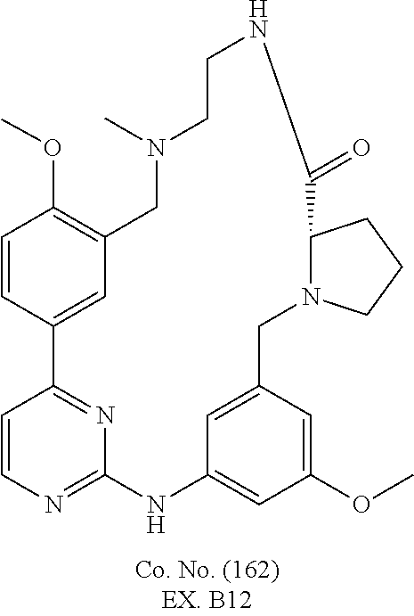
C1=CC2=NC(=N1)NC1=CC(OC)=CC(=C1)CN1C(CCC1)C(=O)NCCN(C)CC1=C(OC)C=CC2=C1
